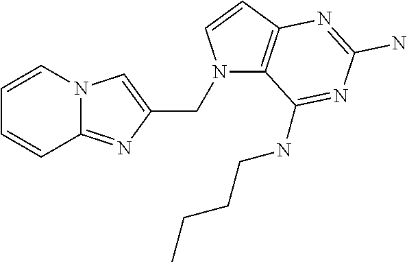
N1(CC2=CN3C(=N2)C=CC=C3)C2=C(C=C1)N=C(N)N=C2NCCCC
